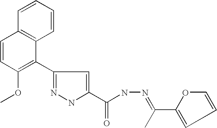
C1=CC=CC2=C1C=CC(OC)=C2C1=NNC(C(NN=C(C)C2=CC=CO2)=O)=C1
